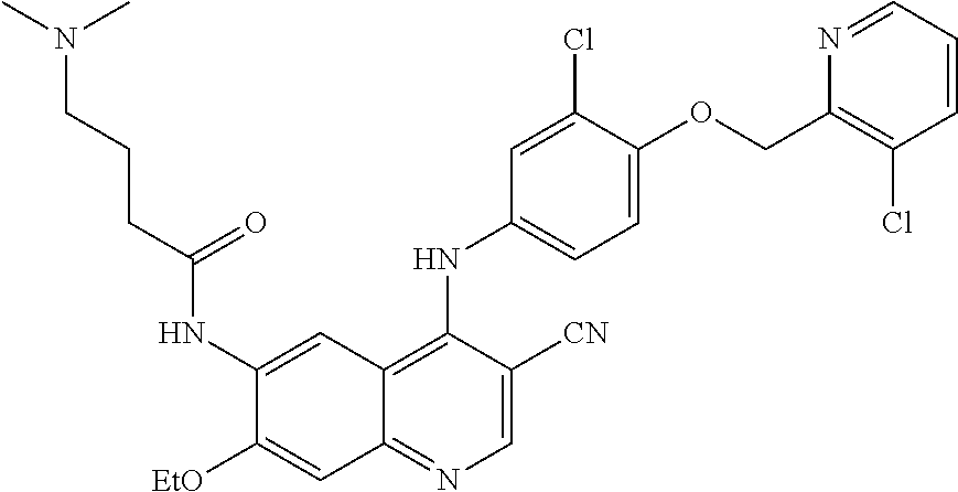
C1=C([CN])C(NC2=CC=C(OCC3=C(Cl)C=CC=N3)C(Cl)=C2)=C2C(=N1)C=C([EtO])C(NC(CCCN(C)C)=O)=C2
